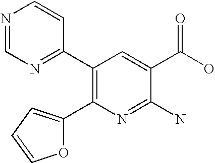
N1=CN=C(C2=C(C3=CC=CO3)N=C(N)C(C(O)=O)=C2)C=C1
